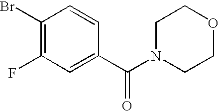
C1(Br)=C(F)C=C(C(N2CCOCC2)=O)C=C1
